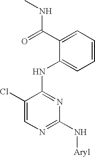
C1=CC=C(C(=O)NC)C(NC2=NC(N[Aryl])=NC=C2Cl)=C1
